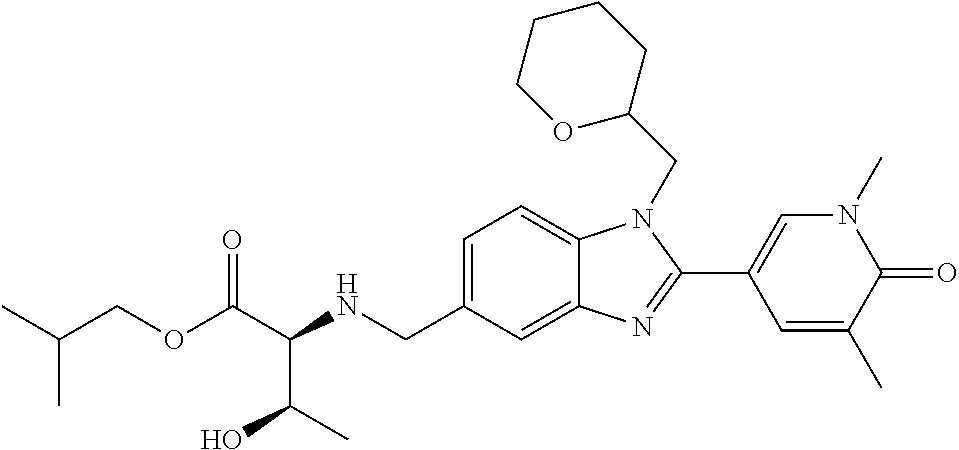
C1=C(CNC(C(OCC(C)C)=O)C(O)C)C=C2C(=C1)N(CC1CCCCO1)C(C1=CN(C)C(=O)C(C)=C1)=N2
